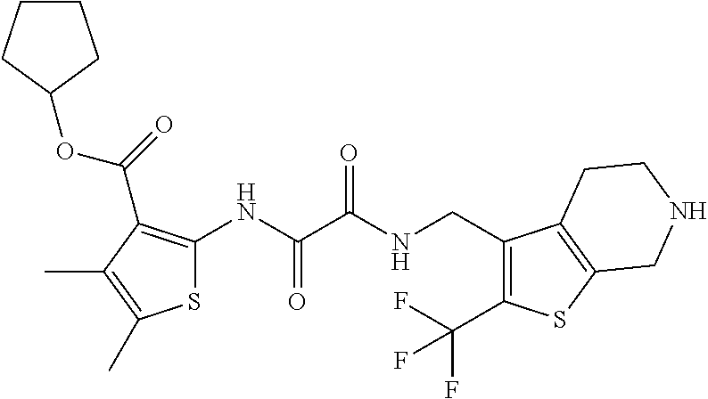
S1C(NC(C(NCC2=C(C(F)(F)F)SC3=C2CCNC3)=O)=O)=C(C(OC2CCCC2)=O)C(C)=C1C
